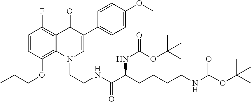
C1=CC(OCCC)=C2C(=C1F)C(=O)C(C1=CC=C(OC)C=C1)=CN2CCNC(C(CCCCNC(OC(C)(C)C)=O)NC(OC(C)(C)C)=O)=O
